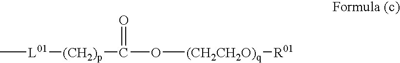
C[L01][(CH2)p]C(O[(CH2CH2O)q][R01])=O
